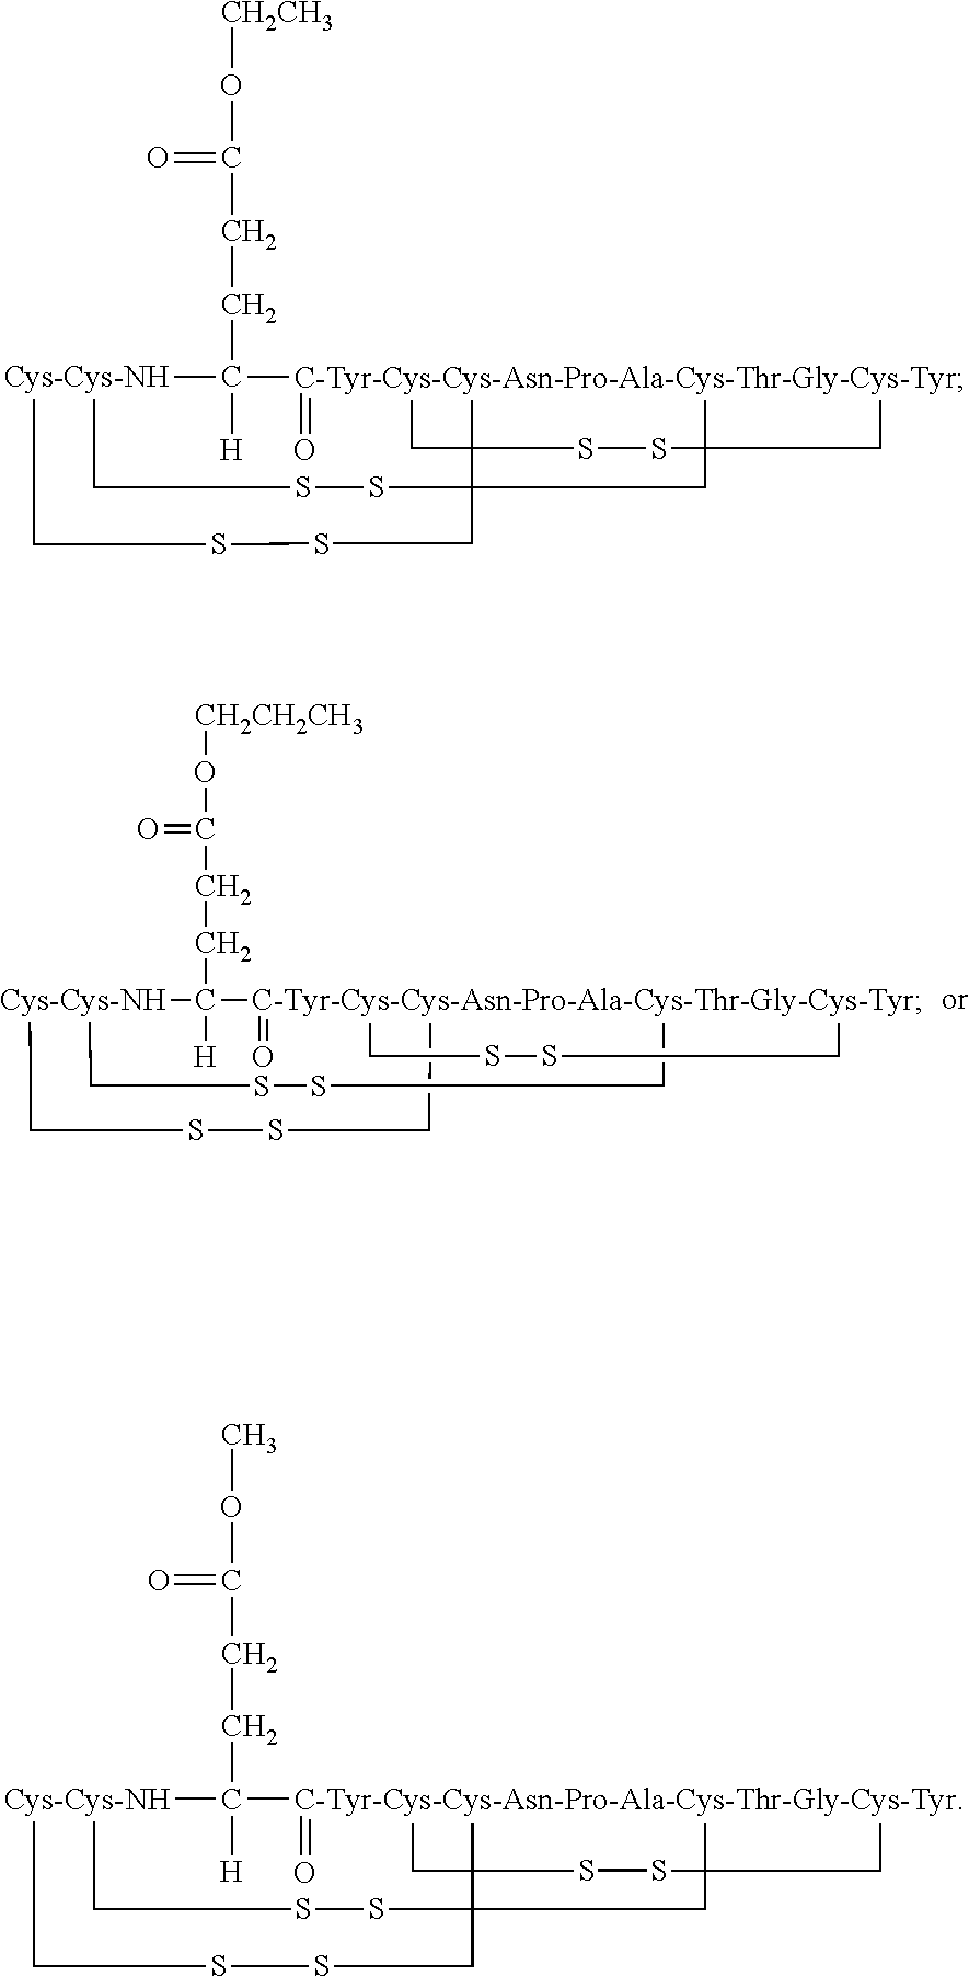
C1[C-Tyr-Cys-Cys-Asn-Pro-Ala-Cys-Thr-Gly-Cys-Tyr]23(=O)(C(CCC(=O)O[CH2CH3])([H])[Cys-Cys-NH](CSSC2)CSS1)CSSC3.C1[C-Tyr-Cys-Cys-Asn-Pro-Ala-Cys-Thr-Gly-Cys-Tyr]23(=O)(C(CCC(=O)OC)([H])[Cys-Cys-NH](CSSC2)CSS1)CSSC3.C1[C-Tyr-Cys-Cys-Asn-Pro-Ala-Cys-Thr-Gly-Cys-Tyr]23(=O)(C(CCC(=O)O[CH2CH2CH3])([H])[Cys-Cys-NH](CSSC2)CSS1)CSSC3
